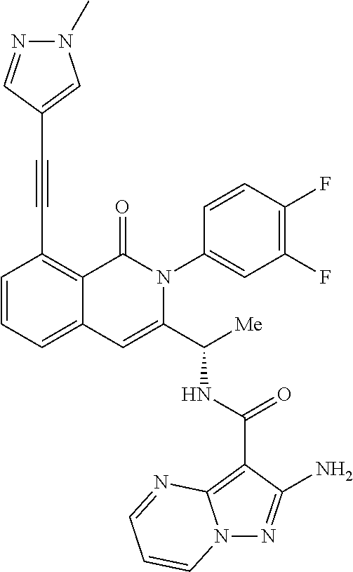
N12N=C(N)C(C(NC(C3=CC4=CC=CC(C#CC5=CN(C)N=C5)=C4C(=O)N3C3=CC(F)=C(F)C=C3)[Me])=O)=C1N=CC=C2
